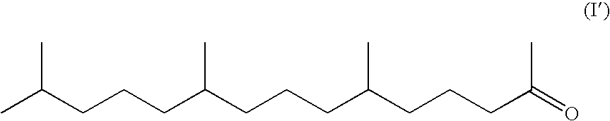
CC(CCCC(CCCC(CCCC(=O)C)C)C)C
